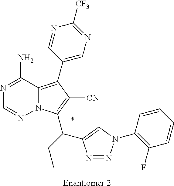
C12=C(C3=CN=C([CF3])N=C3)C([CN])=C(C(C3=CN(C4=C(F)C=CC=C4)N=N3)CC)N1N=CN=C2N.*.[Enantiomer 2]
